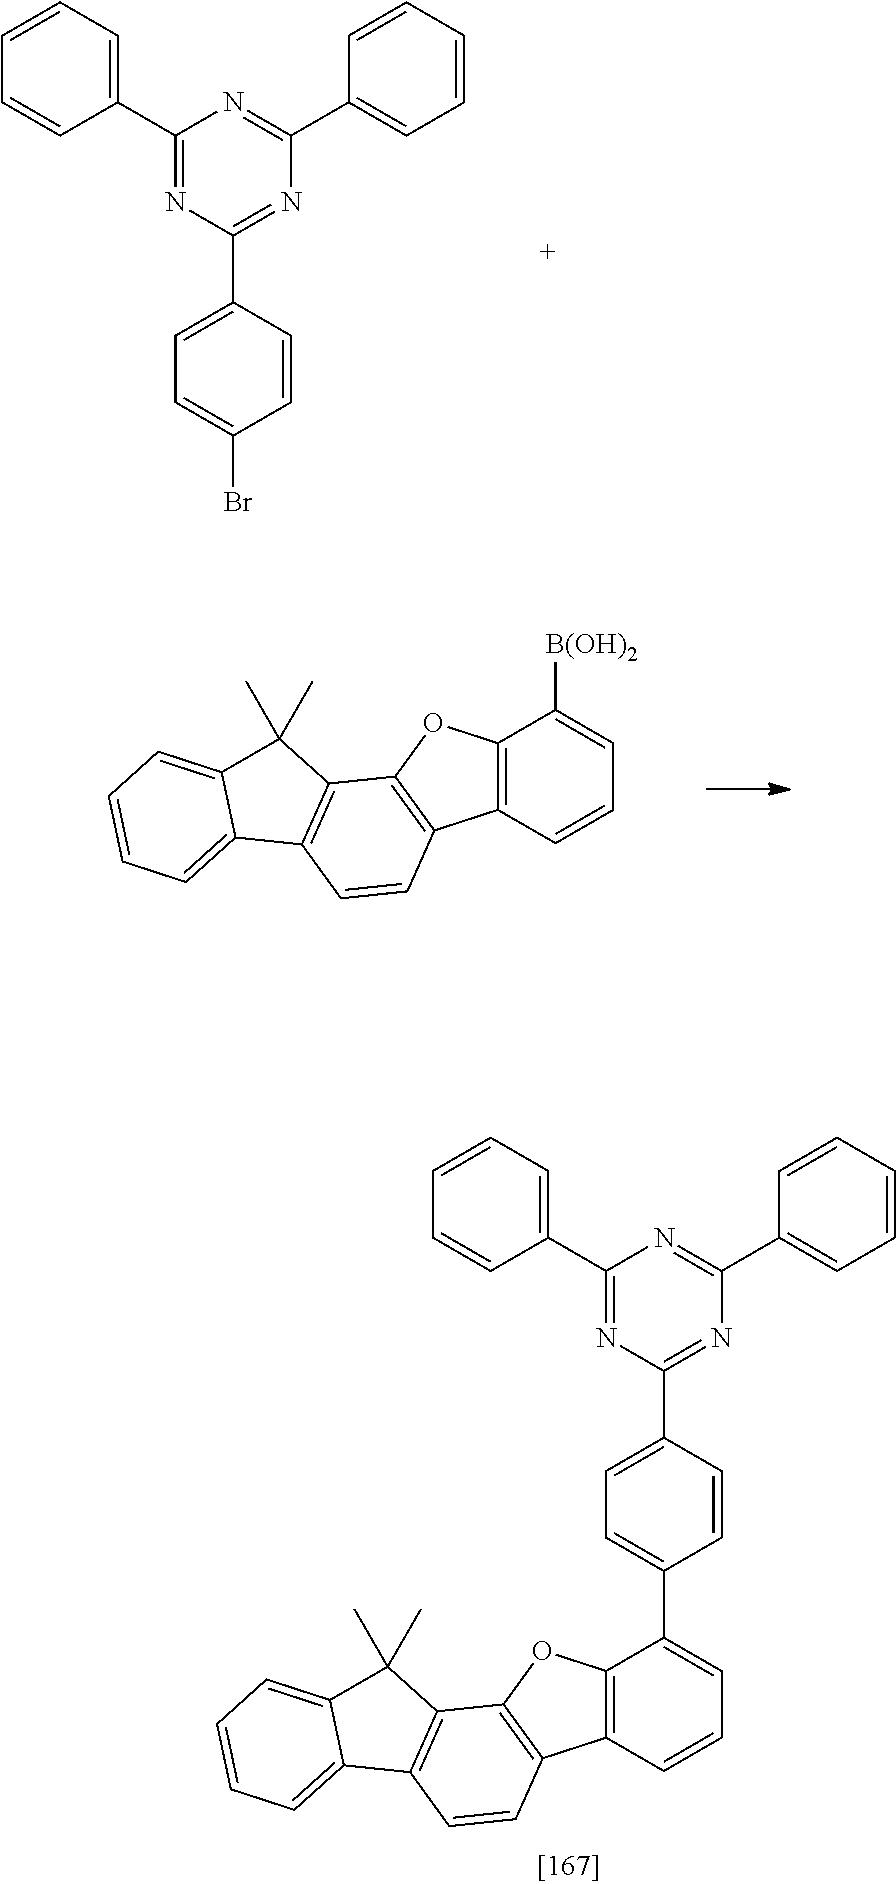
C1=CC=CC(C2=NC(C3=CC=C(Br)C=C3)=NC(C3=CC=CC=C3)=N2)=C1.C12=C(C=CC=C1[B(OH)2])C1=C(O2)C2=C(C=C1)C1=CC=CC=C1C2(C)C.C1=CC=CC(C2=NC(C3=CC=C(C4=CC=CC5=C4OC4=C5C=CC5=C4C(C)(C)C4=CC=CC=C54)C=C3)=NC(C3=CC=CC=C3)=N2)=C1
